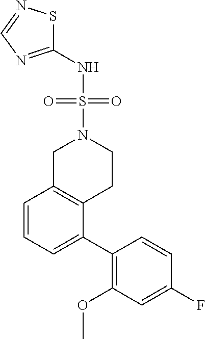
C1(NS(=O)(N2CC3=C(CC2)C(C2=C(OC)C=C(F)C=C2)=CC=C3)=O)=NC=NS1
